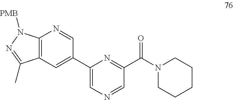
C12=C(C=C(C3=CN=CC(C(=O)N4CCCCC4)=N3)C=N1)C(C)=NN2[PMB]
